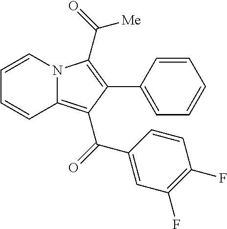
C1=CC(C2=C(C([Me])=O)N3C(=C2C(=O)C2=CC(F)=C(F)C=C2)C=CC=C3)=CC=C1
